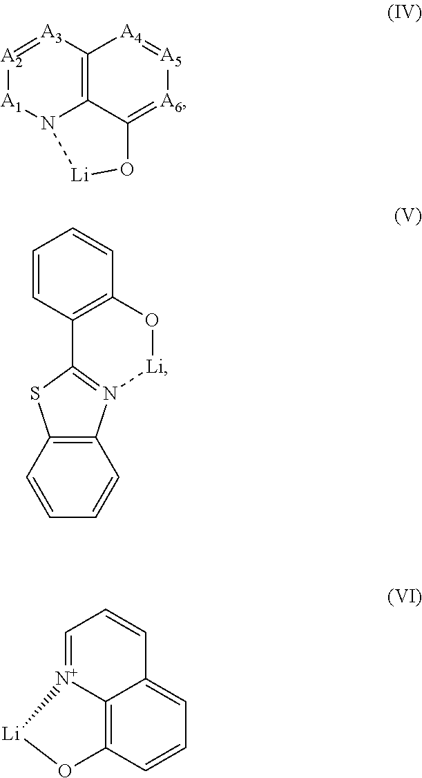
[A2]1=[A3]C2=C3N([A1]1)[Li]OC3=[A6][A5]=[A4]2.C1=CC2=C(C=C1)N1=C(S2)C2=C(O[Li]1)C=CC=C2.C1=[N+]2C3=C(C=CC=C3C=C1)O[Li]2
